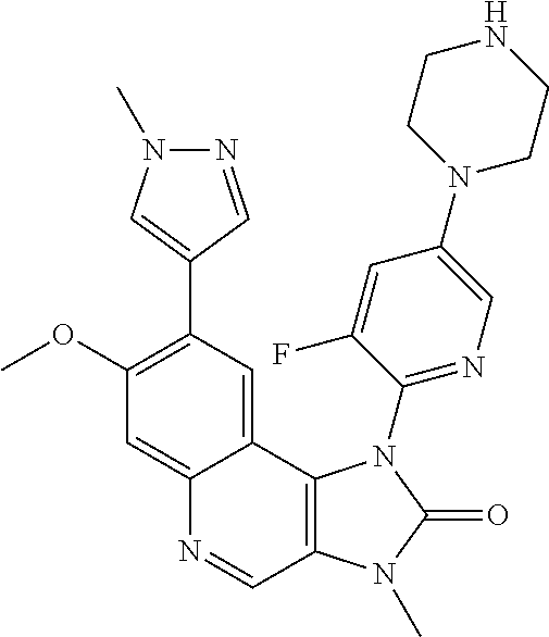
C1(OC)=C(C2=CN(C)N=C2)C=C2C(=C1)N=CC1=C2N(C2=NC=C(N3CCNCC3)C=C2F)C(=O)N1C
